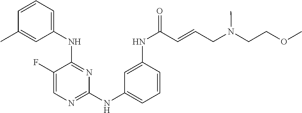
N(C1=NC=C(F)C(NC2=CC=CC(C)=C2)=N1)C1=CC=CC(NC(=O)C=CCN(CCOC)C)=C1
